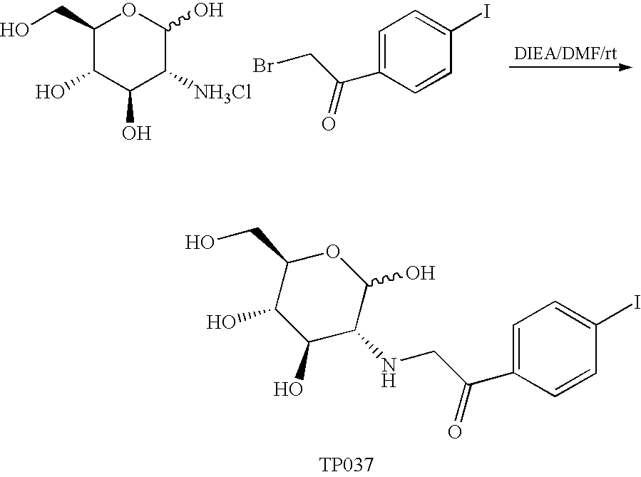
C1(CO)C(O)C(O)C([NH3Cl])C(O)O1.C1=C(C(CBr)=O)C=CC(I)=C1.C1(O)C(O)C(NCC(C2=CC=C(I)C=C2)=O)C(O)OC1CO.[TP037]
